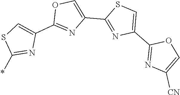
C1(C2=COC(C3=CSC(*)=N3)=N2)=NC(C2=NC([CN])=CO2)=CS1
